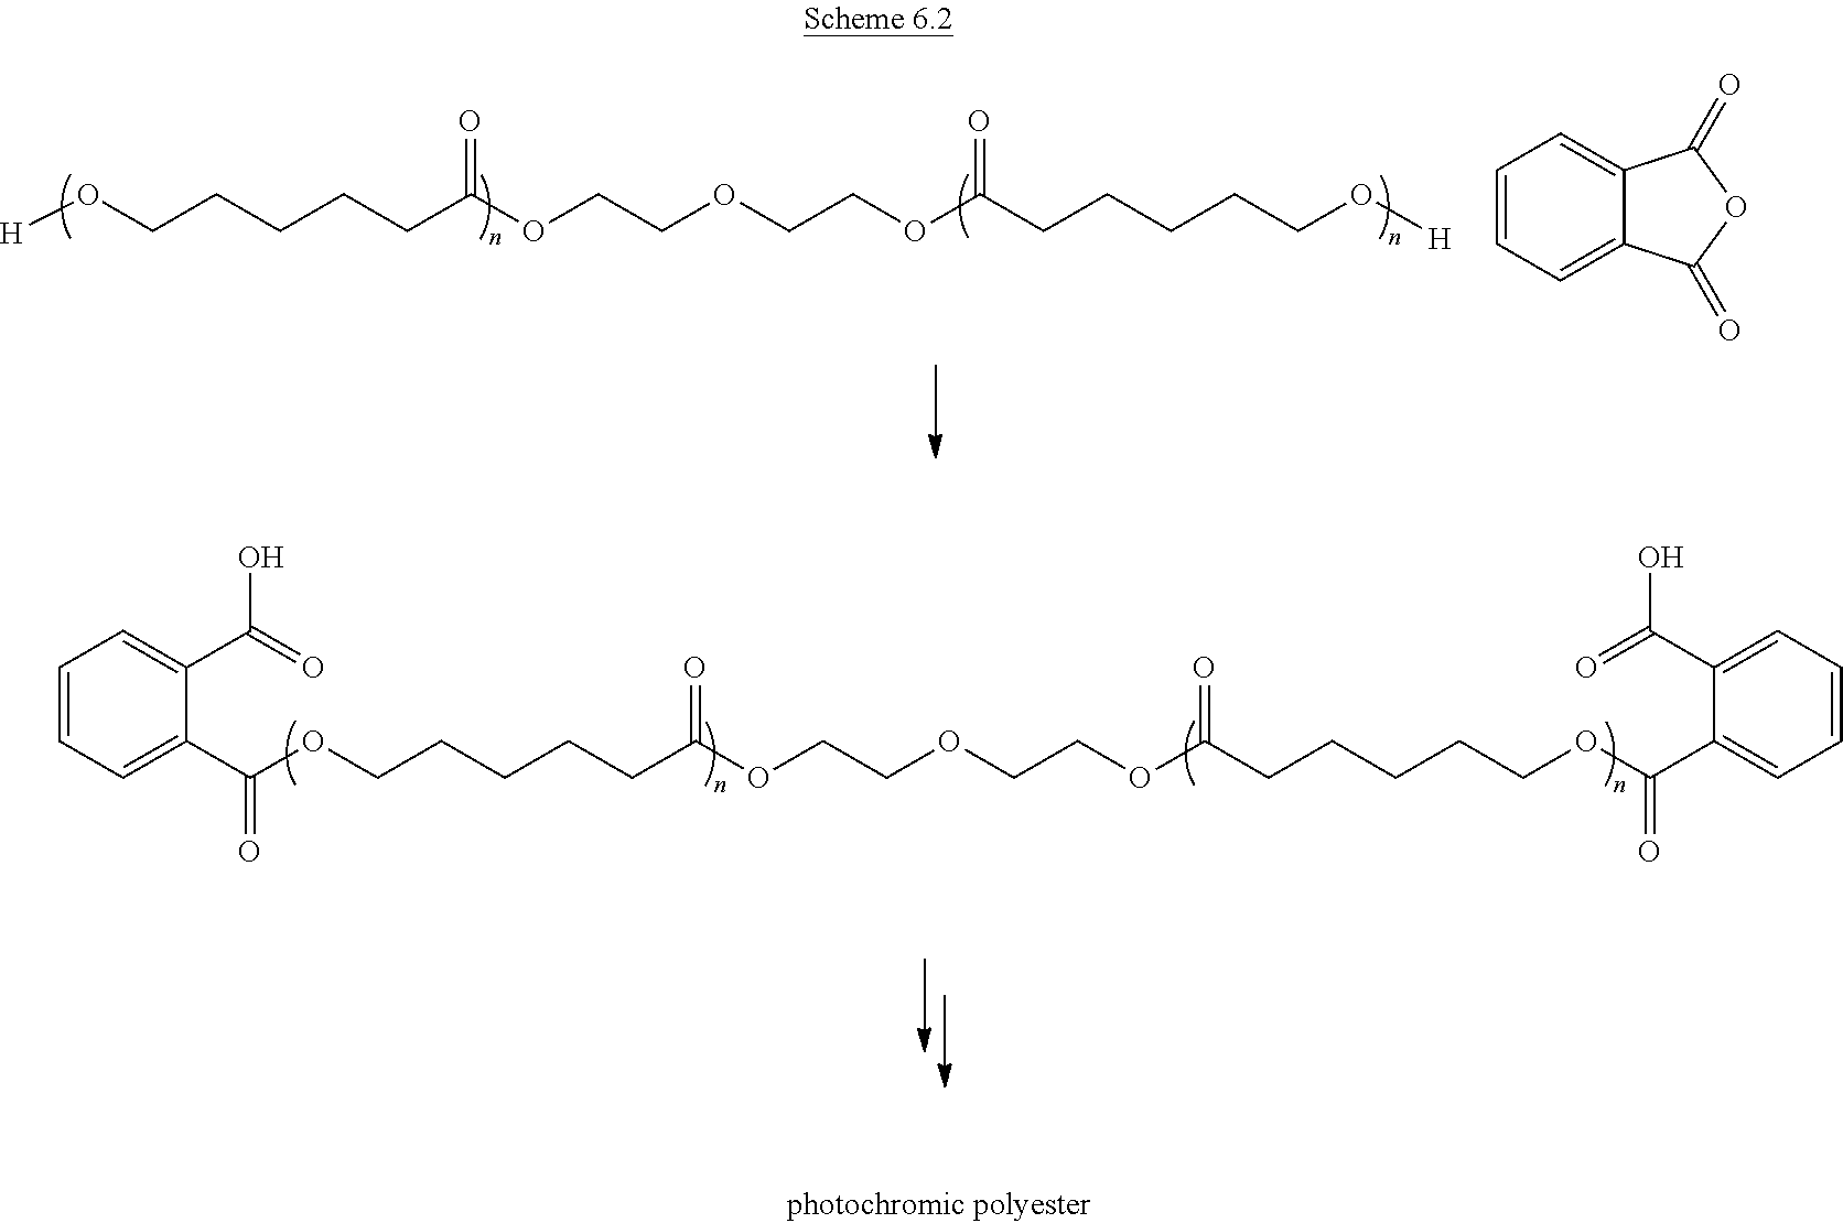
[H]OCCCCCC(OCCOCCOC(CCCCCO[H])=O)=O.C1=CC=C2C(=C1)C(=O)OC2=O.C(OCCCCCC(OCCOCCOC(CCCCCOC(=O)C1=CC=CC=C1C(=O)O)=O)=O)(=O)C1=CC=CC=C1C(=O)O
